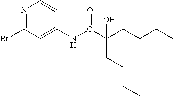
N1=C(Br)C=C(NC(C(CCCC)(CCCC)O)=O)C=C1
